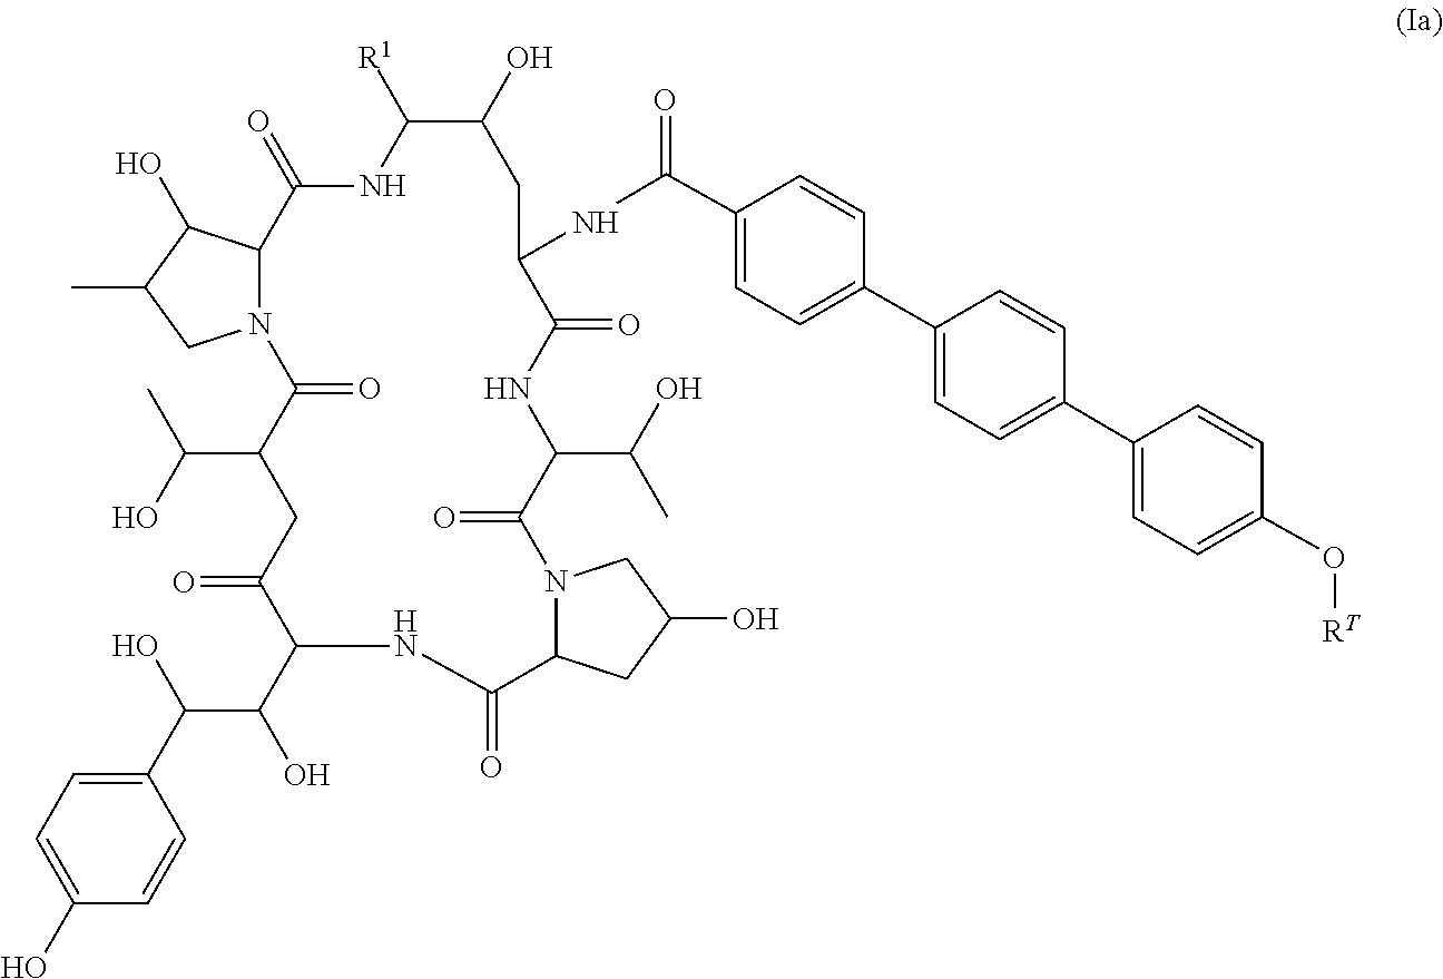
C1(C(=O)NC2C(=O)NC(C(C)O)C(=O)N3C(C(=O)NC(C(C(C4=CC=C(O)C=C4)O)O)C(=O)CC(C(O)C)C(=O)N4C(C(=O)NC([R1])C(O)C2)C(O)C(C)C4)CC(O)C3)=CC=C(C2=CC=C(C3=CC=C(O[RT])C=C3)C=C2)C=C1
